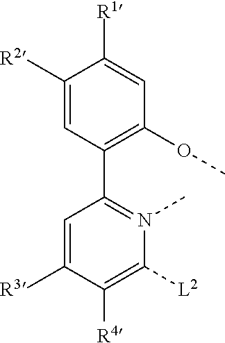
C1=C([R3])C([R4])=C([L2])N(C)=C1C1=C(OC)C=C([R1])C([R2])=C1
